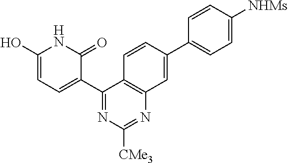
C1(C2=CC=C(O)NC2=O)=NC([CMe3])=NC2=C1C=CC(C1=CC=C([NHMs])C=C1)=C2
